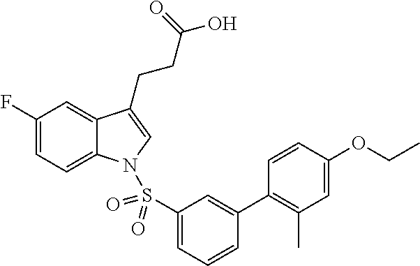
C1(F)=CC=C2C(=C1)C(CCC(O)=O)=CN2S(C1=CC=CC(C2=C(C)C=C(OCC)C=C2)=C1)(=O)=O
